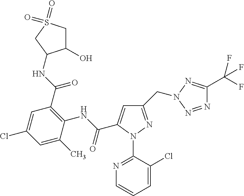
C1(O)CS(=O)(=O)CC1NC(=O)C1=C(NC(=O)C2=CC(CN3N=C(C(F)(F)F)N=N3)=NN2C2=NC=CC=C2Cl)C(C)=CC(Cl)=C1
